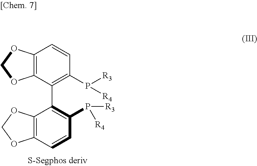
C12=C(C(C3=C(P([R3])[R4])C=CC4=C3OCO4)=C(P([R3])[R4])C=C1)OCO2
